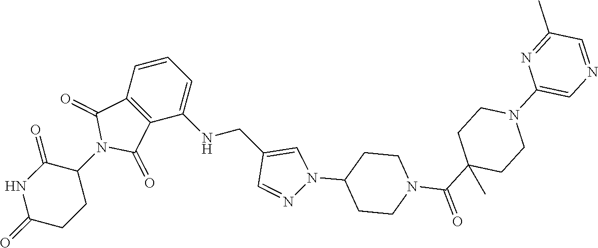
C1CC(=O)NC(=O)C1N1C(=O)C2=C(C1=O)C(NCC1=CN(C3CCN(C(C4(C)CCN(C5=CN=CC(C)=N5)CC4)=O)CC3)N=C1)=CC=C2
